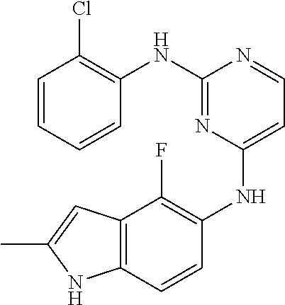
N(C1=NC(NC2=C(F)C3=C(C=C2)NC(C)=C3)=CC=N1)C1=C(Cl)C=CC=C1
